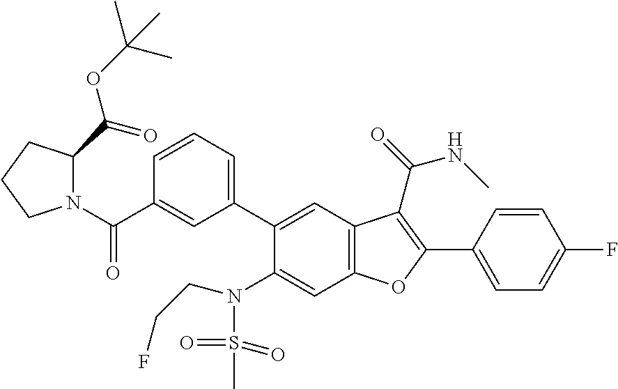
C1=CC(C2=C(C(=O)NC)C3=C(C=C(N(S(C)(=O)=O)CCF)C(C4=CC=CC(C(N5C(C(=O)OC(C)(C)C)CCC5)=O)=C4)=C3)O2)=CC=C1F
